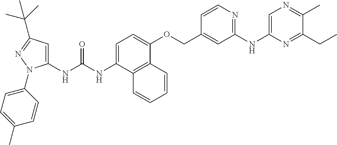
N(C(NC1=CC(C(C)(C)C)=NN1C1=CC=C(C)C=C1)=O)C1=CC=C(OCC2=CC(NC3=CN=C(C)C(CC)=N3)=NC=C2)C2=C1C=CC=C2
